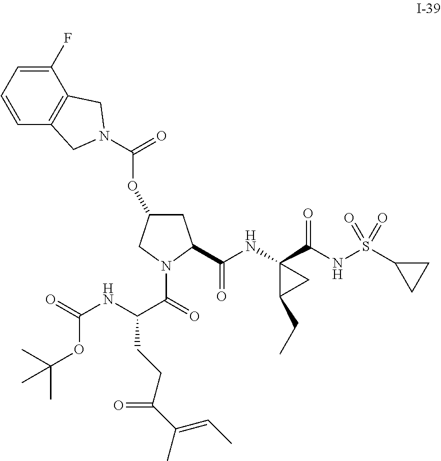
C1=CC2=C(C(F)=C1)CN(C(=O)OC1CC(C(NC3(C(NS(C4CC4)(=O)=O)=O)C(CC)C3)=O)N(C(=O)C(NC(=O)OC(C)(C)C)CCC(C(=CC)C)=O)C1)C2
